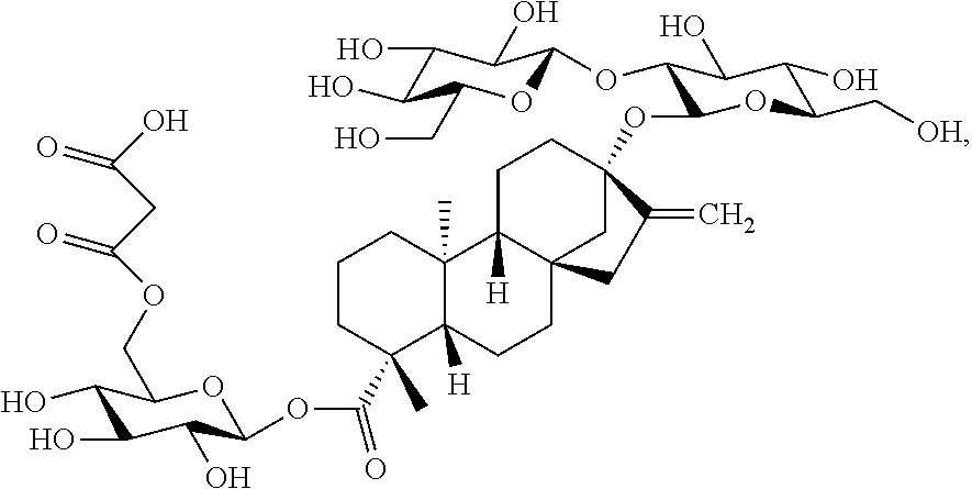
C1CC(C)(C(OC2C(O)C(O)C(O)C(COC(CC(O)=O)=O)O2)=O)C2([H])C(C)(C1)C1([H])C3(CC2)CC(OC2C(OC4OC(CO)C(O)C(O)C4O)C(O)C(O)C(C[OH])O2)(CC1)C(=C)C3
